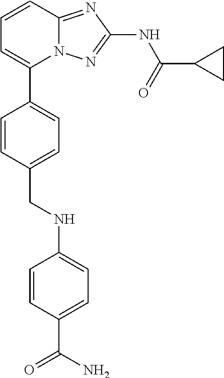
C1=CC2=NC(NC(=O)C3CC3)=NN2C(C2=CC=C(CNC3=CC=C(C(N)=O)C=C3)C=C2)=C1
